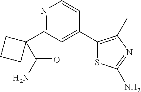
N1=C(C2(C(N)=O)CCC2)C=C(C2=C(C)N=C(N)S2)C=C1
